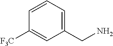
C1=CC=C(CN)C=C1[F3C]
